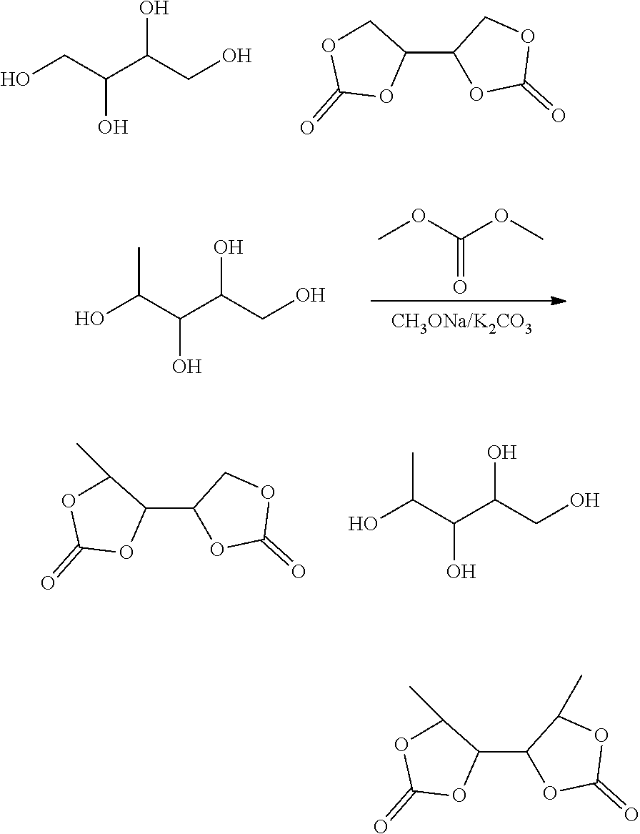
OCC(C(CO)O)O.C1(=O)OC(C2OC(=O)OC2)CO1.COC(OC)=O.OC(C(C(CO)O)O)C.C1(=O)OC(C2OC(=O)OC2)C(C)O1.OC(C(C(CO)O)O)C.C1(=O)OC(C2OC(=O)OC2C)C(C)O1
